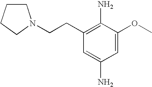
C1=C(OC)C(N)=C(CCN2CCCC2)C=C1N
